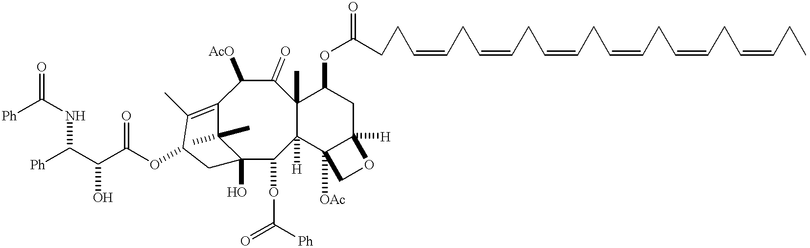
OC(C([Ph])NC(=O)[Ph])C(=O)OC1CC2(O)C(OC(=O)[Ph])C3([H])C(C)(C(=O)C([AcO])C(=C1C)C2(C)C)C(OC(CCC=CCC=CCC=CCC=CCC=CCC=CCC)=O)CC1([H])C3([OAc])CO1
